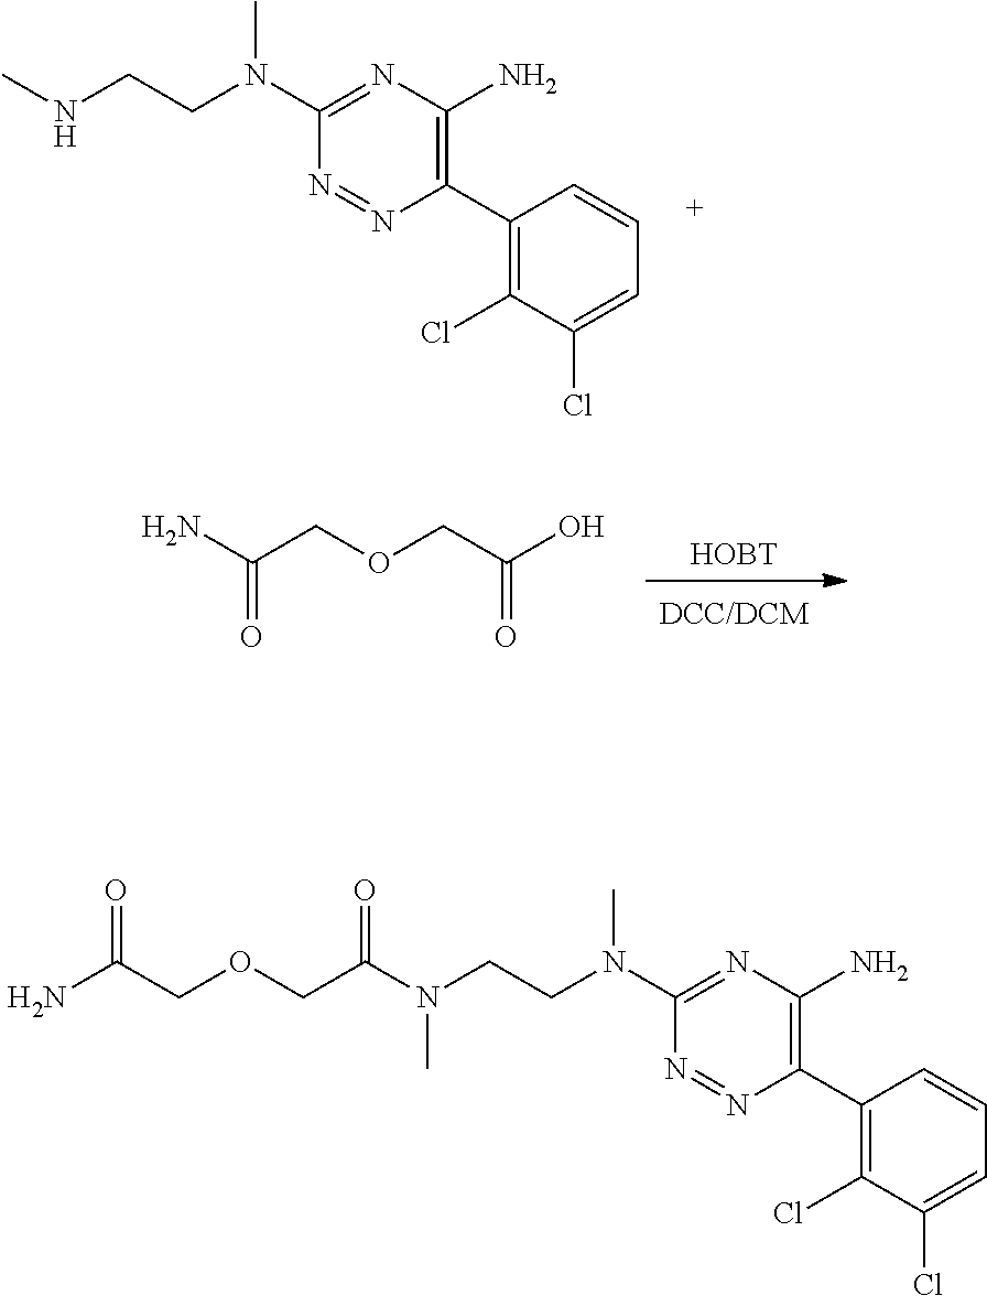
C1(N(CCNC)C)=NC(N)=C(C2=C(Cl)C(Cl)=CC=C2)N=N1.[HOBT].NC(COCC(O)=O)=O.C1(N(CCN(C(COCC(N)=O)=O)C)C)=NC(N)=C(C2=C(Cl)C(Cl)=CC=C2)N=N1
